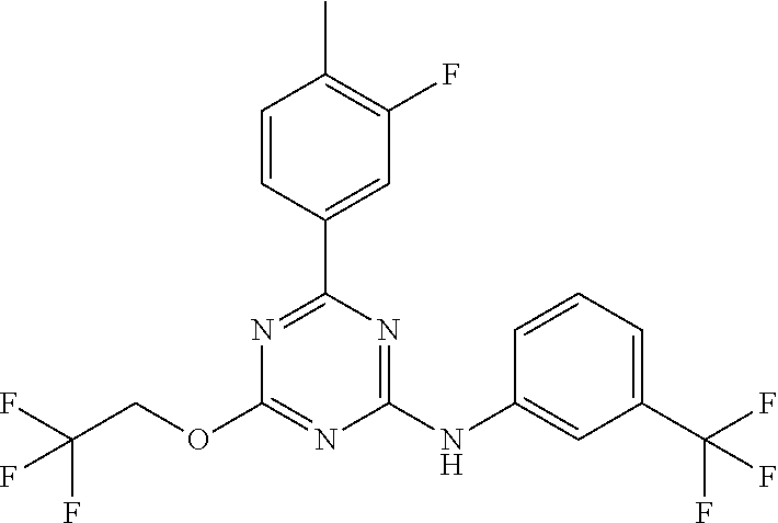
C1(C2=CC(F)=C(C)C=C2)=NC(OCC(F)(F)F)=NC(NC2=CC(C(F)(F)F)=CC=C2)=N1
